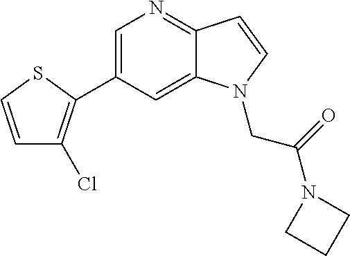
C1=C(C2=C(Cl)C=CS2)C=C2C(=N1)C=CN2CC(N1CCC1)=O
